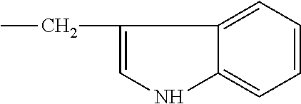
C1(CC)=CNC2=CC=CC=C12
